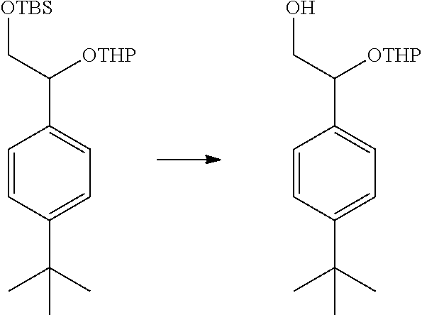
C1=CC(C(C)(C)C)=CC=C1C(C[OTBS])[OTHP].C1=CC(C(C)(C)C)=CC=C1C(CO)[OTHP]
